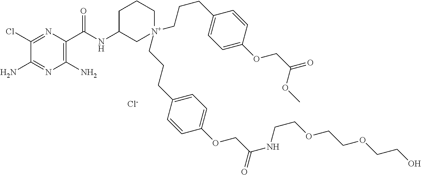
C1(Cl)=NC(C(NC2C[N+](CCCC3=CC=C(OCC(=O)OC)C=C3)(CCCC3=CC=C(OCC(NCCOCCOCCO)=O)C=C3)CCC2)=O)=C(N)N=C1N.[Cl-]
